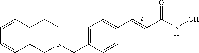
C(=CC(NO)=O)C1=CC=C(CN2CC3=C(CC2)C=CC=C3)C=C1
